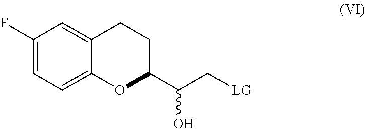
C1(F)=CC=C2C(=C1)CCC(C(C[LG])O)O2
